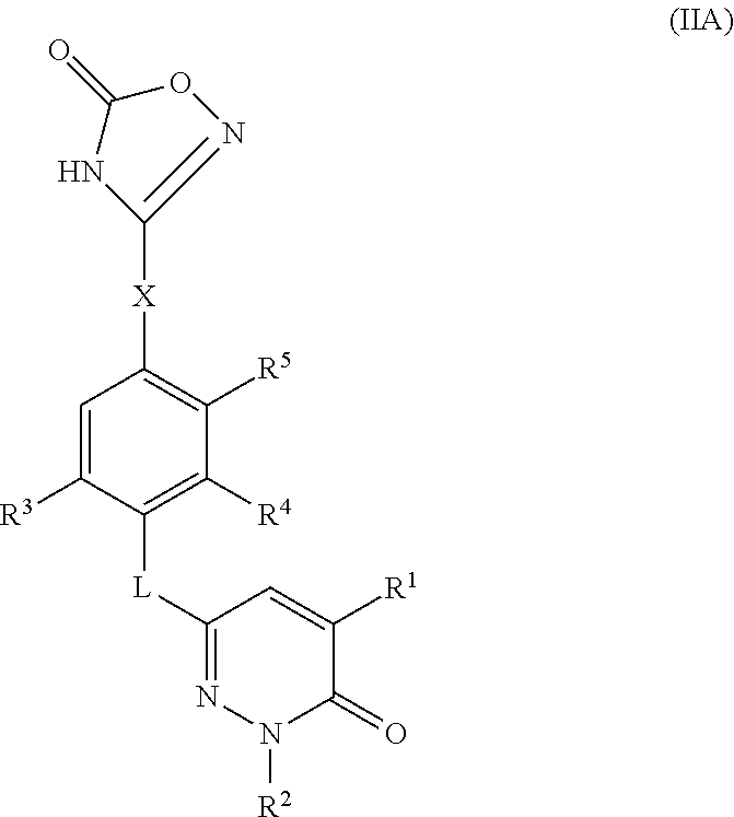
C1=C([R3])C([L]C2=NN([R2])C(=O)C([R1])=C2)=C([R4])C([R5])=C1[X]C1=NOC(=O)N1
